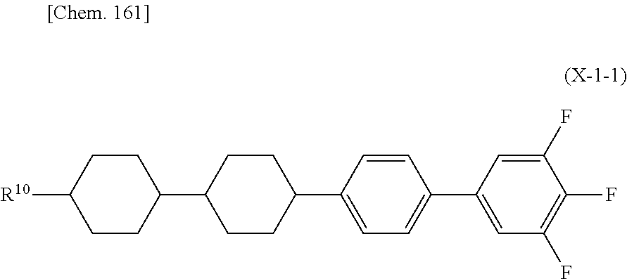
C1=CC(C2CCC(C3CCC([R10])CC3)CC2)=CC=C1C1=CC(F)=C(F)C(F)=C1
